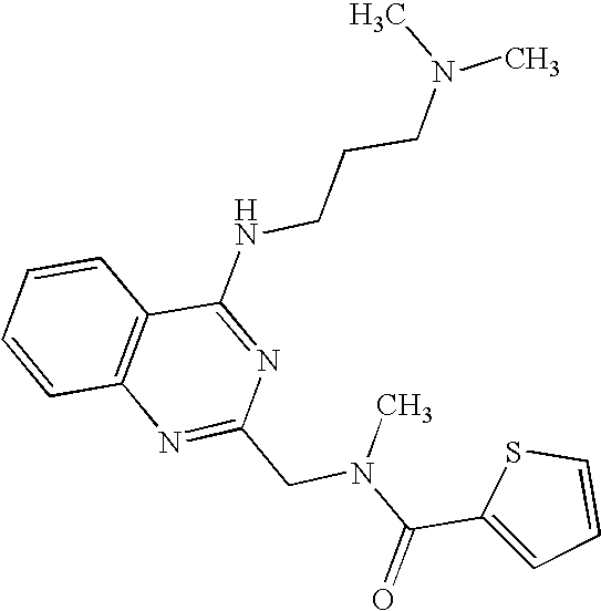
C1=CC2=C(C=C1)C(NCCCN(C)C)=NC(CN(C(C1=CC=CS1)=O)C)=N2
